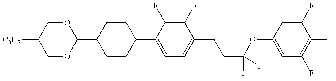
C1(C2CCC(C3=CC=C(CCC(OC4=CC(F)=C(F)C(F)=C4)(F)F)C(F)=C3F)CC2)OCC([C3H7])CO1
